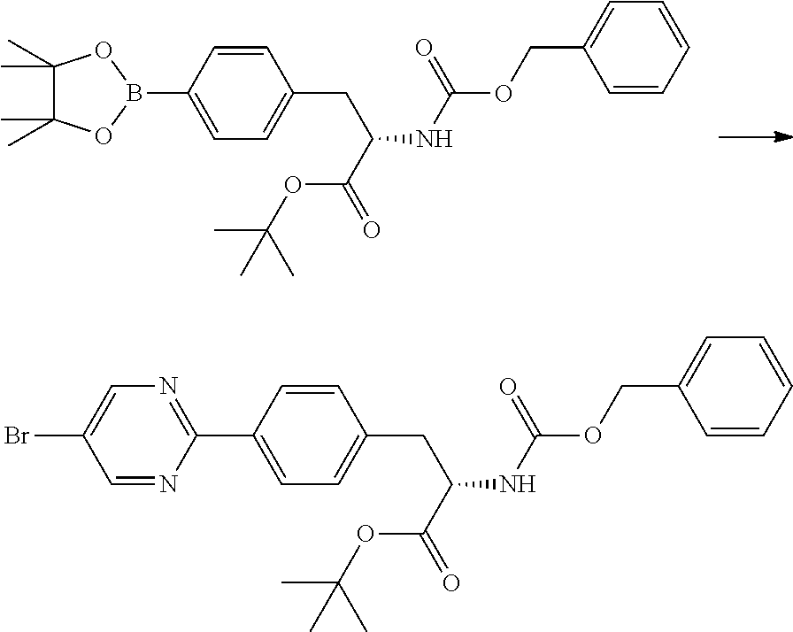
C1=CC(B2OC(C)(C)C(C)(C)O2)=CC=C1CC(NC(=O)OCC1=CC=CC=C1)C(OC(C)(C)C)=O.C1=CC(C2=NC=C(Br)C=N2)=CC=C1CC(NC(=O)OCC1=CC=CC=C1)C(OC(C)(C)C)=O
